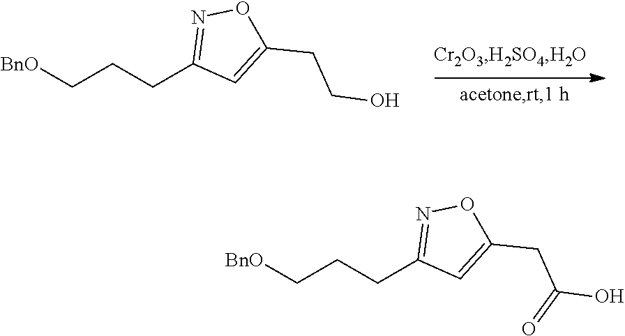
[BnO]CCCC1=NOC(CCO)=C1.[BnO]CCCC1=NOC(CC(O)=O)=C1
